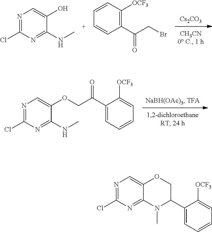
[Cs2CO3].N1=C(Cl)N=C(NC)C(O)=C1.C1=CC(C(CBr)=O)=C([OCF3])C=C1.N1=C(Cl)N=C(NC)C(OCC(=O)C2=CC=CC=C2[OCF3])=C1.N1=C(Cl)N=C2C(=C1)OCC(C1=CC=CC=C1[OCF3])N2C
